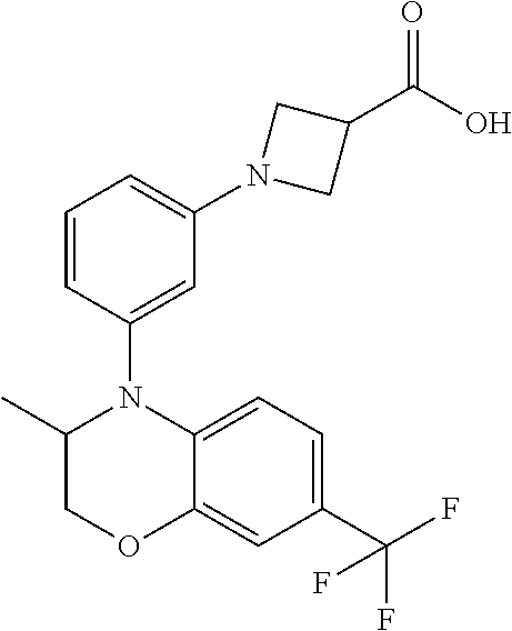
C1=CC(N2C(C)COC3=CC(C(F)(F)F)=CC=C23)=CC(N2CC(C(O)=O)C2)=C1
